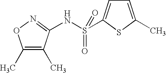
C1(C)=C(C)C(NS(=O)(=O)C2=CC=C(C)S2)=NO1
